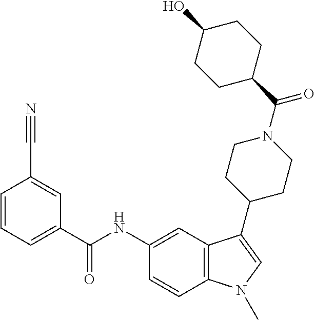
C1=CC=C(C(NC2=CC3=C(C=C2)N(C)C=C3C2CCN(C(C3CCC(O)CC3)=O)CC2)=O)C=C1C#N
